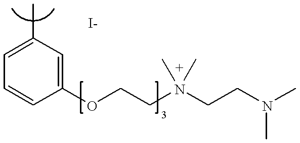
C1=C(C)C=C(OCCN(CCN(C)C)(C)C)C=C1
